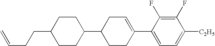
C1(F)=C(F)C(C2=CCC(C3CCC(CCC=C)CC3)CC2)=CC=C1[C2H5]
